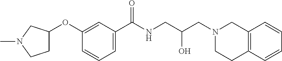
C1(OC2CCN(C)C2)=CC(C(NCC(CN2CC3=C(CC2)C=CC=C3)O)=O)=CC=C1
